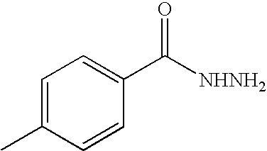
C1=C(C)C=CC(C([NHNH2])=O)=C1
